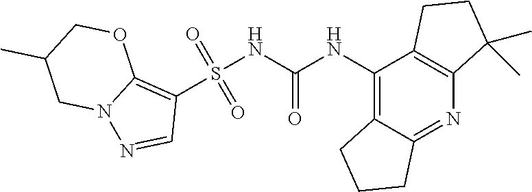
S(NC(NC1=C2C(=NC3=C1CCC3(C)C)CCC2)=O)(C1=C2N(N=C1)CC(C)CO2)(=O)=O
